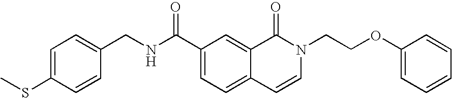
C1=C(SC)C=CC(CNC(C2=CC=C3C(=C2)C(=O)N(CCOC2=CC=CC=C2)C=C3)=O)=C1
